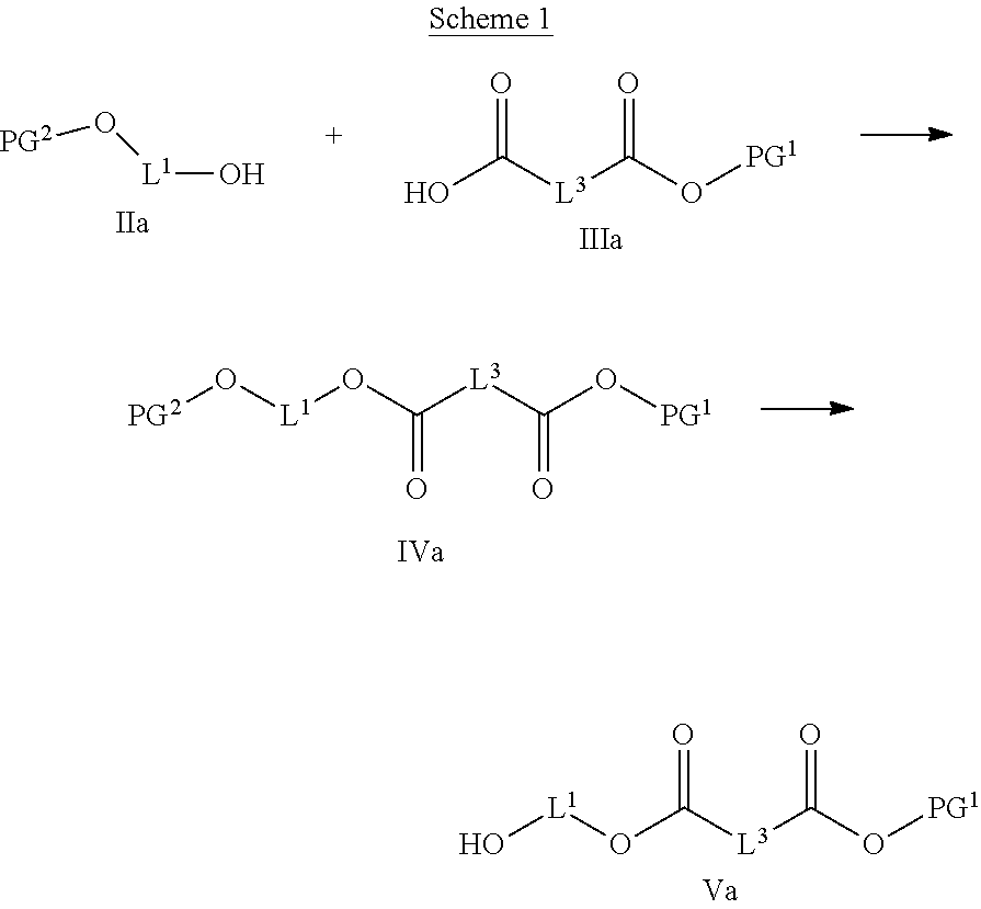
O(C([L3]C(O[PG1])=O)=O)[L1]O.[PG2]O[L1]O.OC([L3]C(O[PG1])=O)=O.[PG2]O[L1]OC([L3]C(O[PG1])=O)=O
